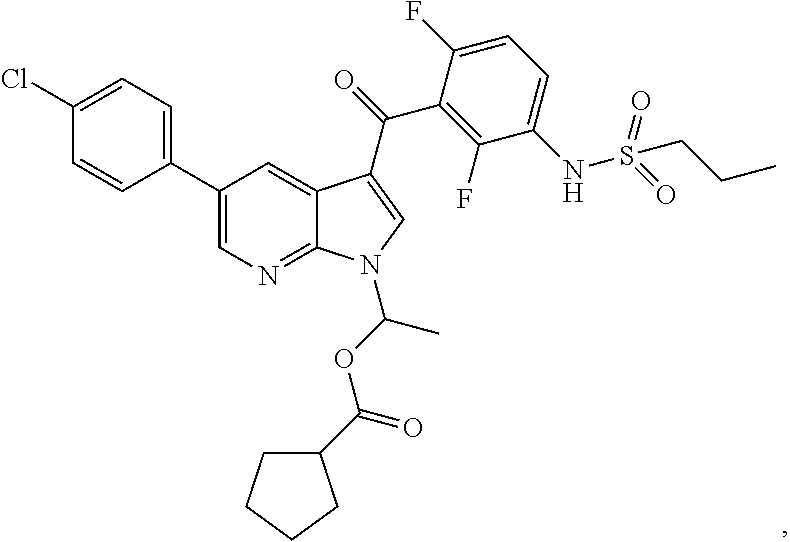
C1(Cl)=CC=C(C2=CN=C3C(=C2)C(C(=O)C2=C(F)C(NS(CCC)(=O)=O)=CC=C2F)=CN3C(OC(C2CCCC2)=O)C)C=C1
